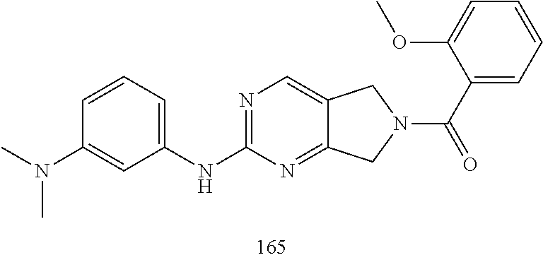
N(C)(C1=CC(NC2=NC=C3C(=N2)CN(C(=O)C2=CC=CC=C2OC)C3)=CC=C1)C
